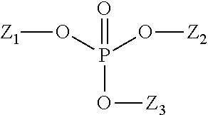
O(P(O[Z2])(O[Z3])=O)[Z1]
